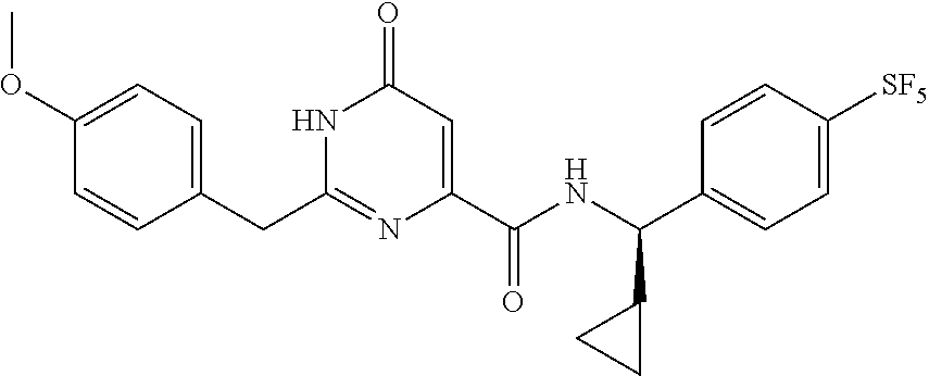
C(C1=CC=C(OC)C=C1)C1=NC(C(NC(C2=CC=C([SF5])C=C2)C2CC2)=O)=CC(=O)N1
